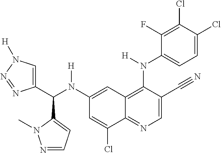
C1(N(C(C2=CN([H])N=N2)C2=CC=NN2C)[H])=CC2=C(N(C3=CC=C(Cl)C(Cl)=C3F)[H])C(C#N)=CN=C2C(Cl)=C1
